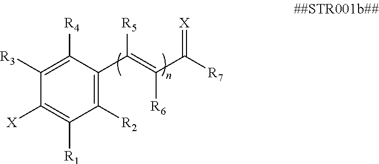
C1([R2])=C(C(=C(C([R7])=[X])[R6])[R5])C([R4])=C([R3])C([X])=C1[R1]
